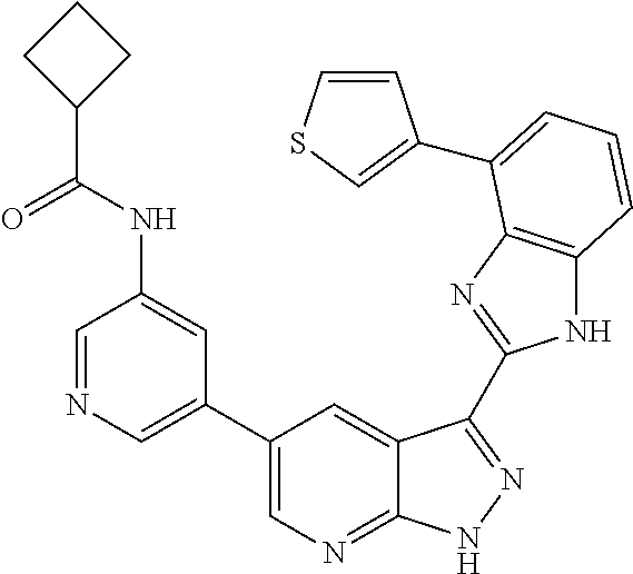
N1C2=C(N=C1C1=NNC3=NC=C(C4=CN=CC(NC(C5CCC5)=O)=C4)C=C31)C(C1=CSC=C1)=CC=C2
